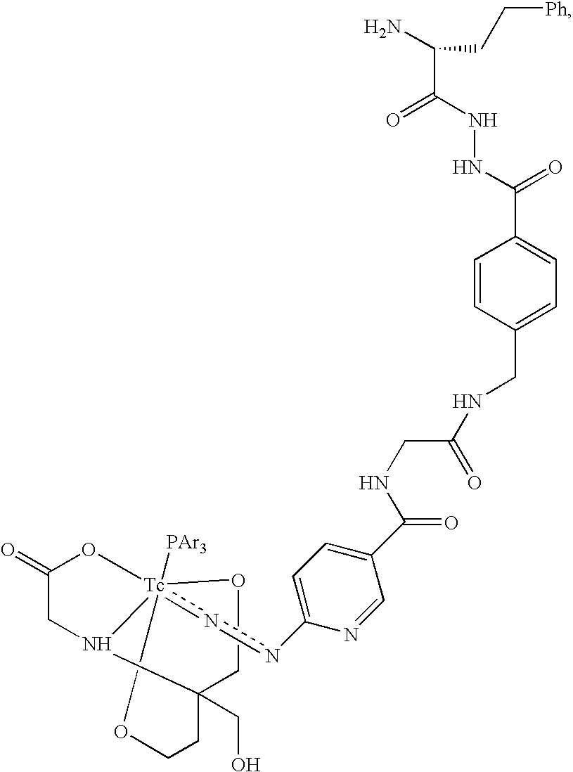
C1C2(CO)N3CC(=O)O[Tc]3([PAr3])(nnC3=CC=C(C(NCC(NCC4=CC=C(C(NNC(=O)C(CC[Ph])N)=O)C=C4)=O)=O)C=N3)(OCC2)O1
